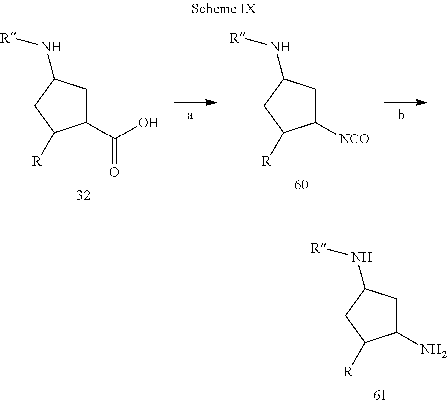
C1(N)CC(N[R])CC1[R].C1(C(O)=O)CC(N[R])CC1[R].C1([NCO])CC(N[R])CC1[R]
